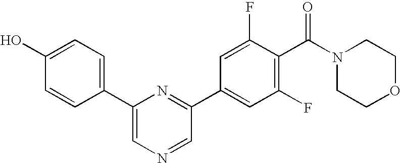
C1(O)=CC=C(C2=CN=CC(C3=CC(F)=C(C(N4CCOCC4)=O)C(F)=C3)=N2)C=C1
